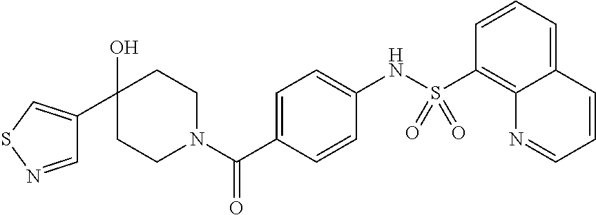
C1CN(C(C2=CC=C(NS(C3=C4C(=CC=C3)C=CC=N4)(=O)=O)C=C2)=O)CCC1(O)C1=CSN=C1
